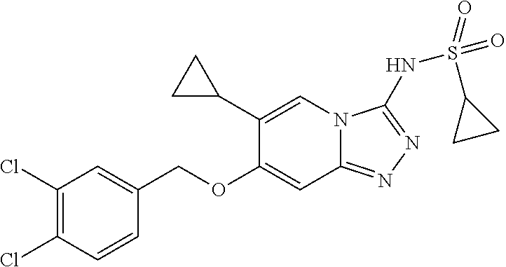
C12=NN=C(NS(=O)(=O)C3CC3)N1C=C(C1CC1)C(OCC1=CC(Cl)=C(Cl)C=C1)=C2
